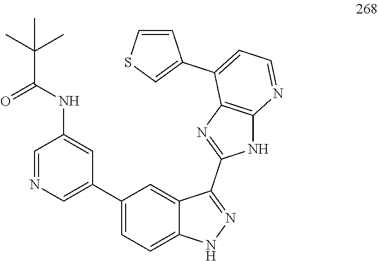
C1(NC(C(C)(C)C)=O)=CC(C2=CC=C3C(=C2)C(C2=NC4=C(N2)N=CC=C4C2=CSC=C2)=NN3)=CN=C1
